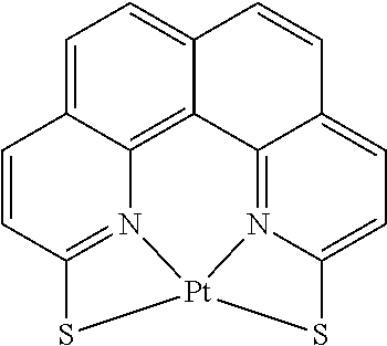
C1=C2C3=C4C(=C1)C=CC1=CC=C5N(=C41)[Pt]1(N3=C(C=C2)S1)S5
